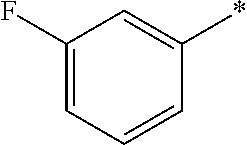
C1(F)=CC=CC(*)=C1
